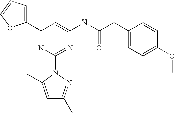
C1(C2=CC=CO2)=NC(N2C(C)=CC(C)=N2)=NC(NC(CC2=CC=C(OC)C=C2)=O)=C1
